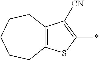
C12=C(C([CN])=C(*)S1)CCCCC2
